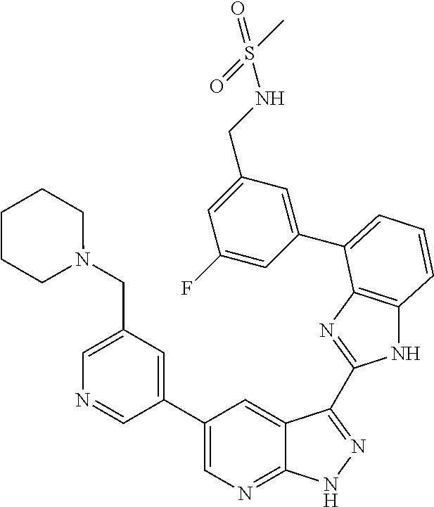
C1(C2=CN=C3C(=C2)C(C2=NC4=C(N2)C=CC=C4C2=CC(CNS(C)(=O)=O)=CC(F)=C2)=NN3)=CC(CN2CCCCC2)=CN=C1
